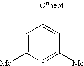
[Onhept]C1=CC([Me])=CC([Me])=C1
